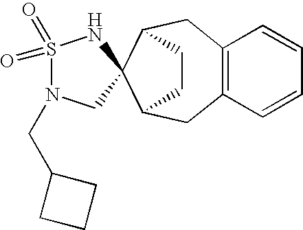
C12=C(C=CC=C1)CC1CCC(C2)C12NS(=O)(=O)N(CC1CCC1)C2
